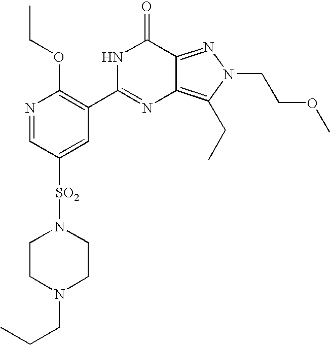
CCOC1=C(C2=NC3=C(CC)N(CCOC)N=C3C(=O)N2)C=C([SO2]N2CCN(CCC)CC2)C=N1
